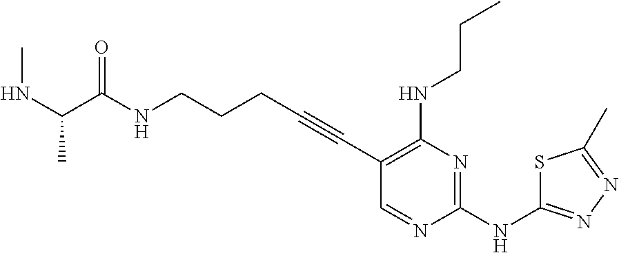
C(NCCCC#CC1=C(NCCC)N=C(NC2=NN=C(C)S2)N=C1)(=O)C(NC)C
